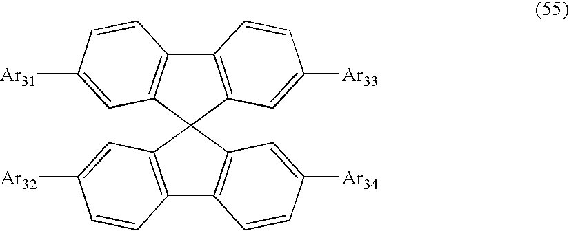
C12=C(C3(C4=C1C=CC([Ar31])=C4)C1=C(C4=C3C=C([Ar34])C=C4)C=CC([Ar32])=C1)C=C([Ar33])C=C2
